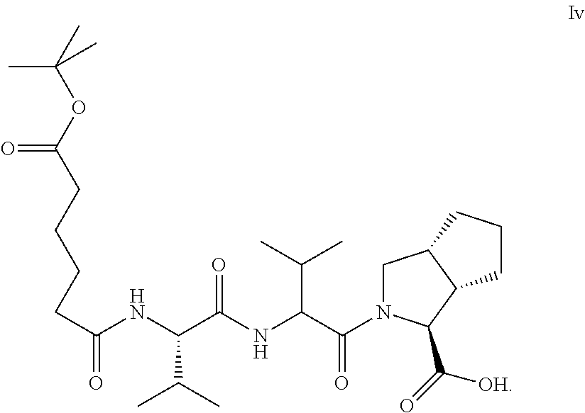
C(C(NC(C(NC(C(=O)N1CC2C(C1C(=O)[OH])CCC2)C(C)C)=O)C(C)C)=O)CCCC(OC(C)(C)C)=O
